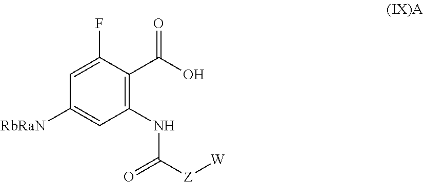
C1(NC([Z][W])=O)=C(C(O)=O)C(F)=CC([RbRaN])=C1
